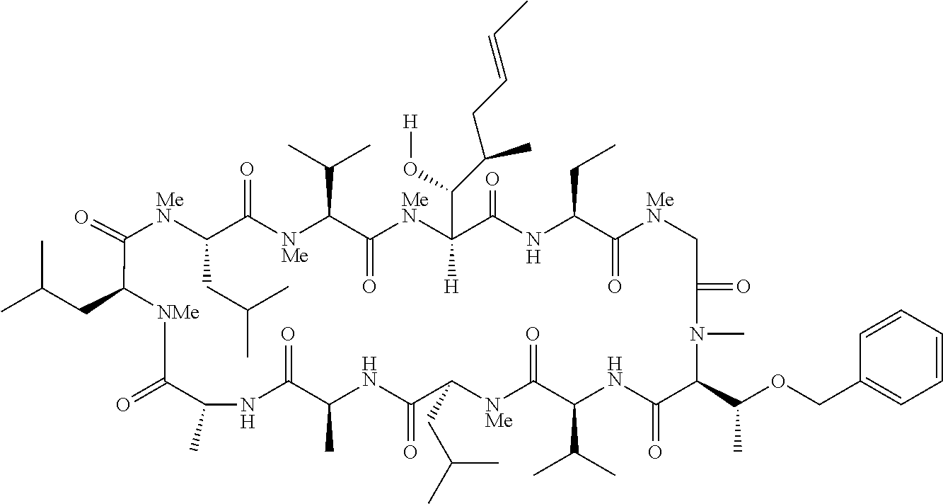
[MeN]1C(CC(C)C)C(=O)[NMe]C(C(C)C)C(=O)[MeN]C(C(O[H])C(CC=CC)C)([H])C(=O)NC(CC)C(=O)[MeN]CC(=O)N(C)C(C(OCC2=CC=CC=C2)C)C(=O)NC(C(C)C)C(=O)[NMe]C(CC(C)C)C(=O)NC(C)C(=O)NC(C)C(=O)[NMe]C(CC(C)C)C1=O
